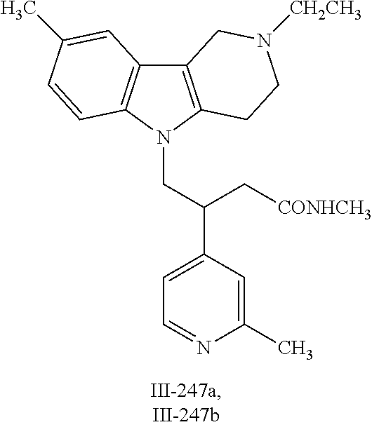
C12=C(N(CC(C3=CC=NC(C)=C3)C[CONHCH3])C3=C1C=C(C)C=C3)CCN([CH2CH3])C2
